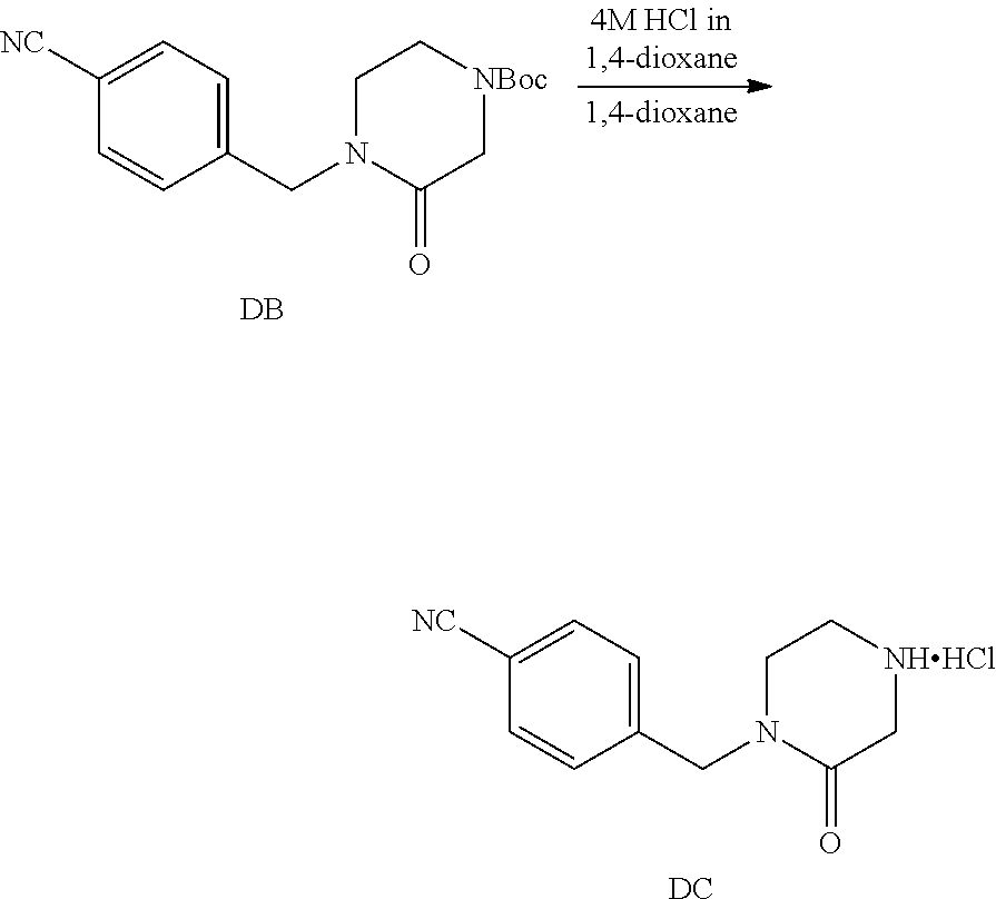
C1([NC])=CC=C(CN2CC[NBoc]CC2=O)C=C1.[DB].[DC].C1([NC])=CC=C(CN2CC[NHHCl]CC2=O)C=C1
